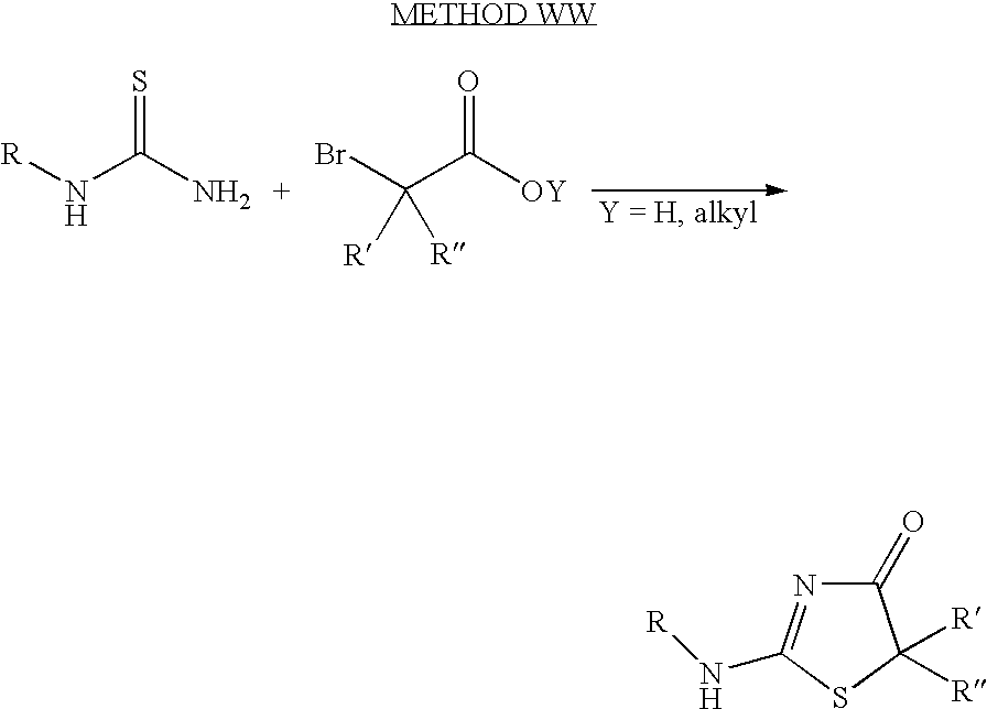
[R]NC(N)=S.BrC(C([OY])=O)([R])[R].C1(=O)N=C(N[R])SC1([R])[R]
